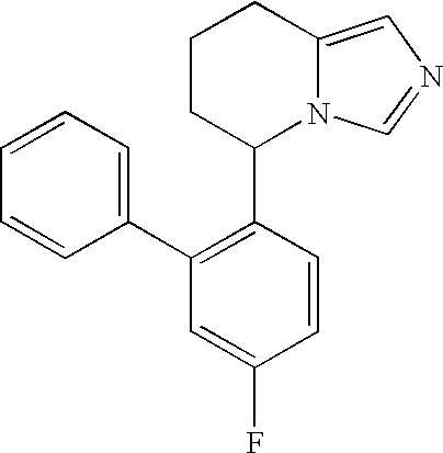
C1CC(C2=C(C3=CC=CC=C3)C=C(F)C=C2)N2C(=CN=C2)C1
